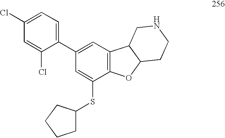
C1=C(Cl)C=C(Cl)C(C2=CC3=C(C(SC4CCCC4)=C2)OC2C3CNCC2)=C1
